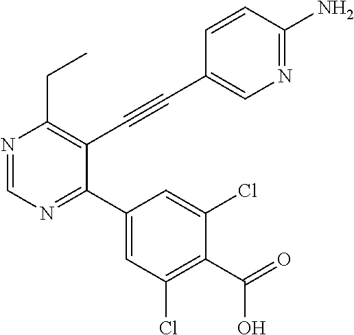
N1=CN=C(C2=CC(Cl)=C(C(=O)O)C(Cl)=C2)C(C#CC2=CN=C(N)C=C2)=C1CC
